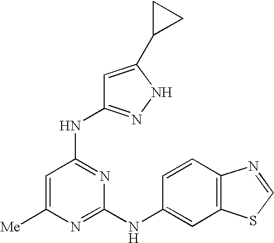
N(C1=NC(NC2=CC3=C(C=C2)N=CS3)=NC([Me])=C1)C1=NNC(C2CC2)=C1
